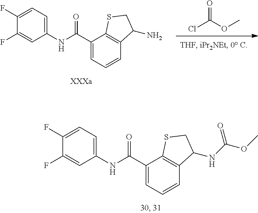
C1(F)=CC(NC(C2=CC=CC3=C2SCC3NC(OC)=O)=O)=CC=C1F.ClC(OC)=O.C1(F)=CC(NC(C2=CC=CC3=C2SCC3N)=O)=CC=C1F
